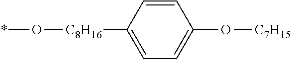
*O[C8H16]C1=CC=C(O[C7H15])C=C1
